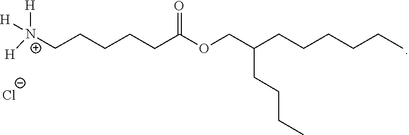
[Cl-].[H][N+]([H])([H])CCCCCC(=O)OCC(CCCC)CCCCCC
